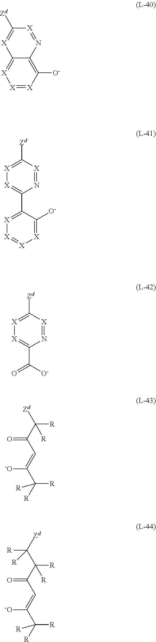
[X]1=[X]C([O-])=C2C(=[X]1)[X]=C([Zd])[X]=N2.C1([Zd])=[X][X]=C(C2=[X][X]=[X][X]=C2[O-])N=[X]1.C1([Zd])=[X][X]=C(C(=O)[O-])N=[X]1.C([R])(C(C=C(C([R])([R])[R])[-O])=O)([Zd])[R].C(C=C(C([R])([R])[R])[-O])(=O)C(C([Zd])([R])[R])([R])[R]
